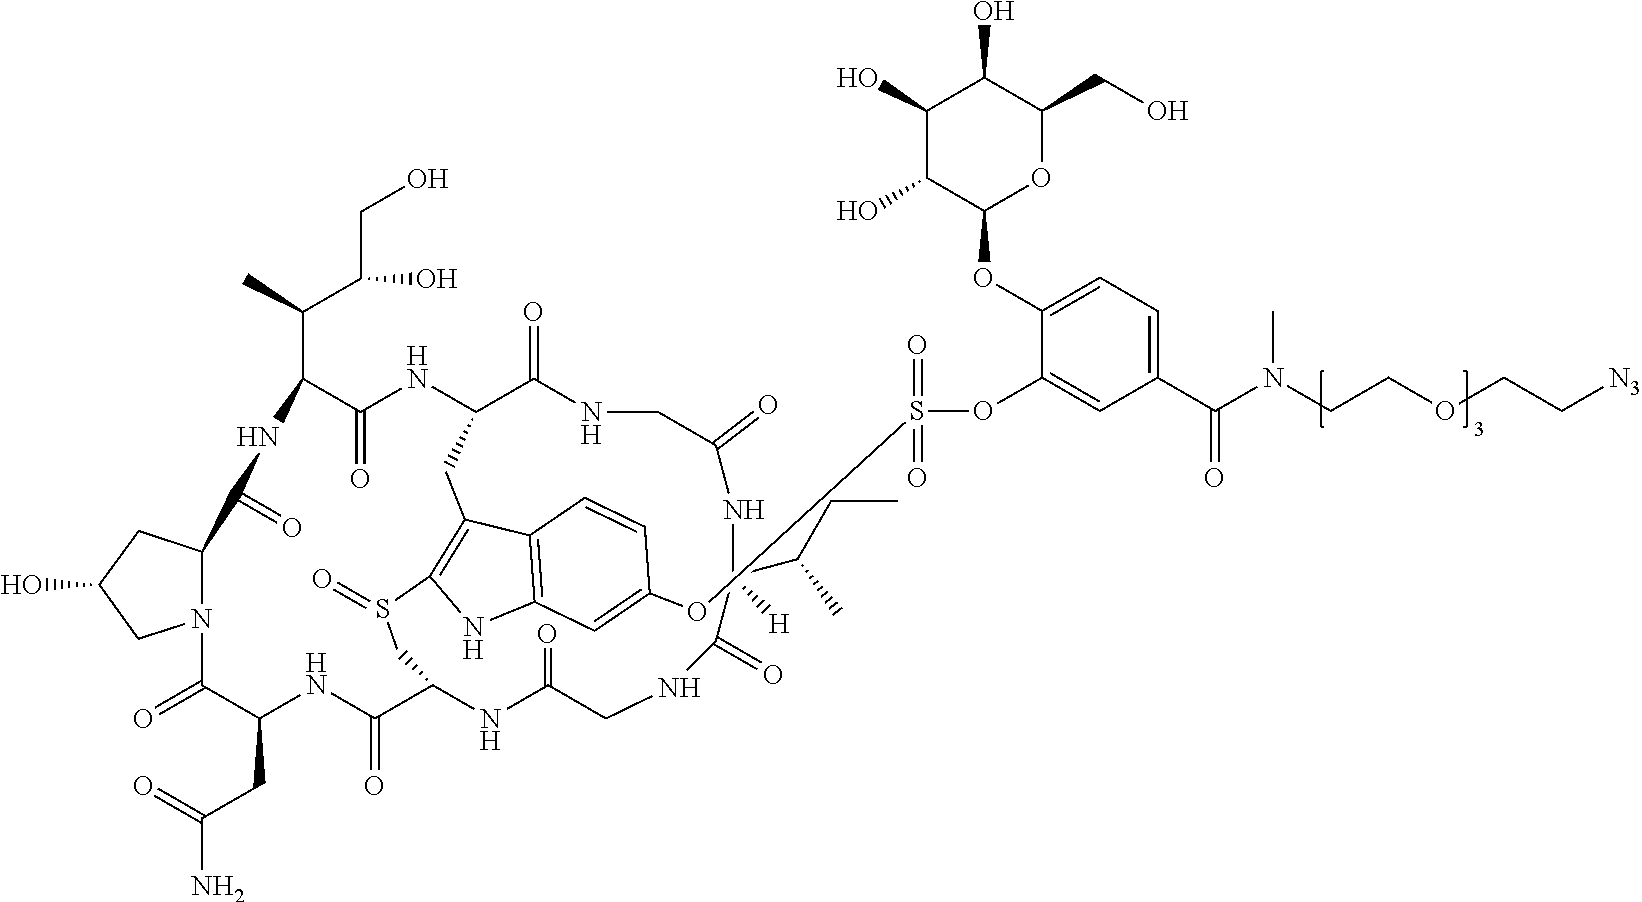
C12=C(C=C(OS(=O)(OC3=CC(C(N(CCOCC[N3])C)=O)=CC=C3OC3OC(CO)C(O)C(O)C3O)=O)C=C1)NC1=C2CC2C(=O)NCC(=O)NC(C(CC)C)([H])C(=O)NCC(=O)NC(C(=O)NC(CC(=O)N)C(=O)N3C(CC(O)C3)C(=O)NC(C(C)C(O)CO)C(=O)N2)CS1=O
